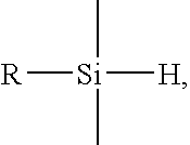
[R][Si]([H])(C)C
